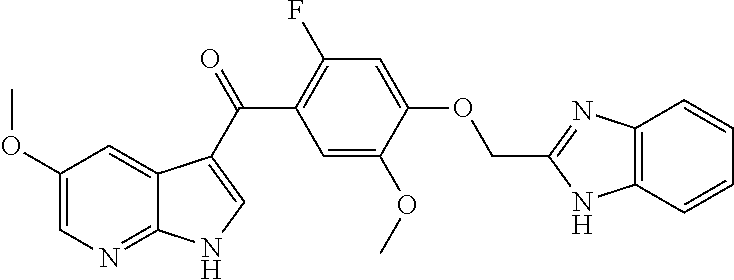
C1(OC)=CN=C2C(=C1)C(C(=O)C1=C(F)C=C(OCC3=NC4=C(C=CC=C4)N3)C(OC)=C1)=CN2
